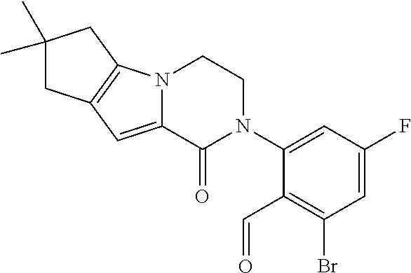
N12C(=CC3=C1CC(C)(C)C3)C(=O)N(C1=CC(F)=CC(Br)=C1C=O)CC2
